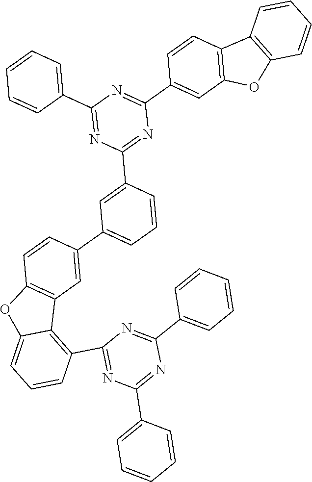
C1(C2=NC(C3=CC4=C(C=C3)C3=C(O4)C=CC=C3)=NC(C3=CC=CC=C3)=N2)=CC(C2=CC3=C(C=C2)OC2=CC=CC(C4=NC(C5=CC=CC=C5)=NC(C5=CC=CC=C5)=N4)=C32)=CC=C1
